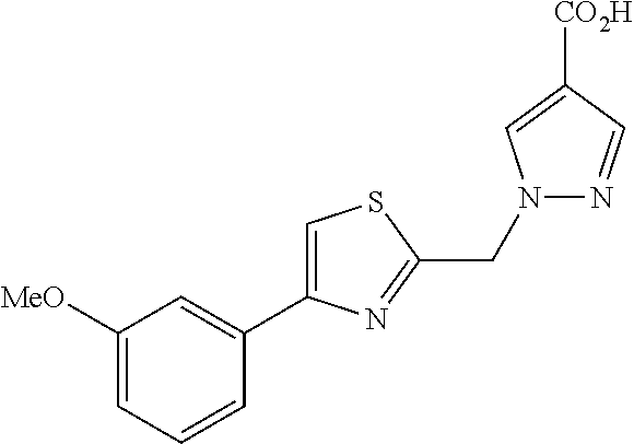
C1([MeO])=CC=CC(C2=CSC(CN3N=CC([CO2H])=C3)=N2)=C1
